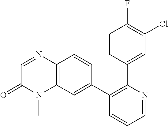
C1=CC(C2=C(C3=CC4=C(C=C3)N=CC(=O)N4C)C=CC=N2)=CC(Cl)=C1F
